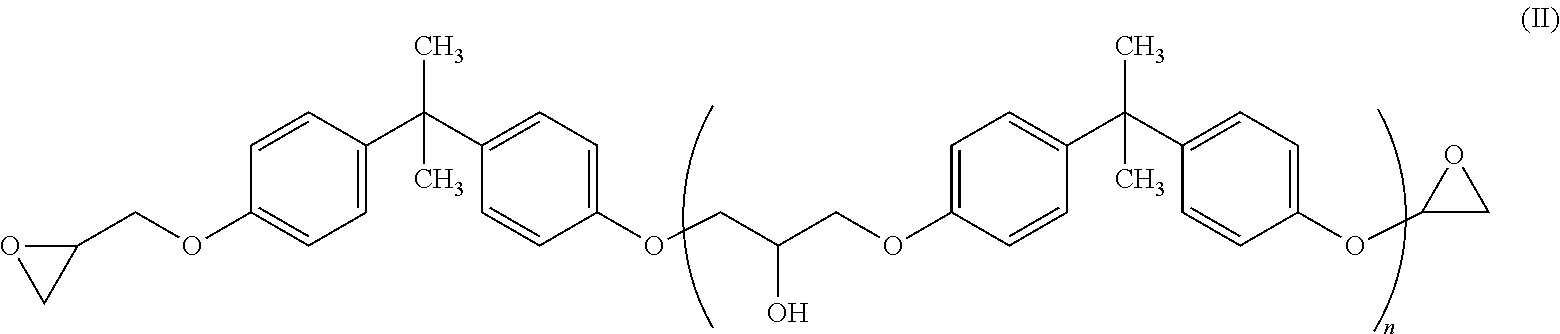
C1(COC2=CC=C(C(C3=CC=C(OCC(COC4=CC=C(C(C5=CC=C(OC6CO6)C=C5)(C)C)C=C4)O)C=C3)(C)C)C=C2)OC1
